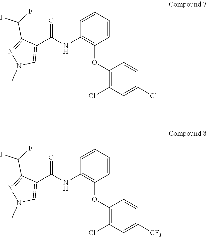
C1=CC(Cl)=CC(Cl)=C1OC1=C(NC(C2=CN(C)N=C2C(F)F)=O)C=CC=C1.C1=CC([CF3])=CC(Cl)=C1OC1=C(NC(C2=CN(C)N=C2C(F)F)=O)C=CC=C1
